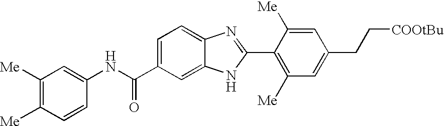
C1(C(NC2=CC([Me])=C([Me])C=C2)=O)=CC=C2C(=C1)NC(C1=C([Me])C=C(CC[COOtBu])C=C1[Me])=N2
